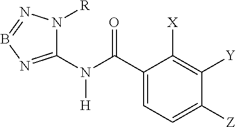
C1(N(C(C2=CC=C([Z])C([Y])=C2[X])=O)[H])=NB=NN1[R]
